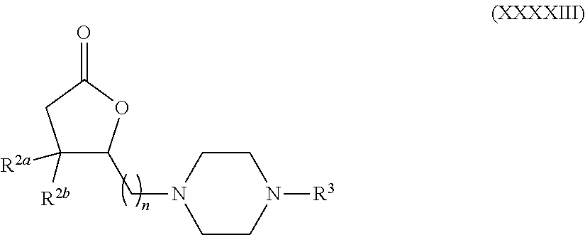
C1([R2a])([R2b])C(CN2CCN([R3])CC2)OC(=O)C1
